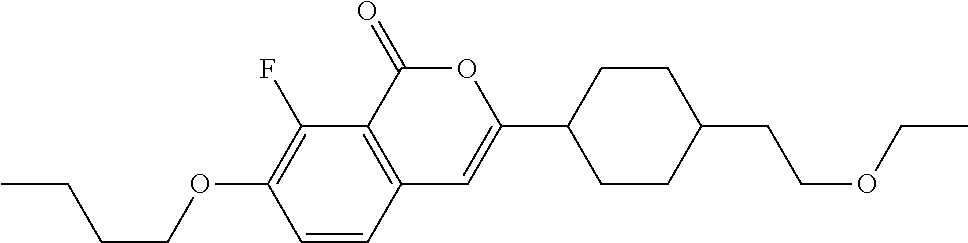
C1=CC2=C(C(F)=C1OCCCC)C(=O)OC(C1CCC(CCOCC)CC1)=C2
